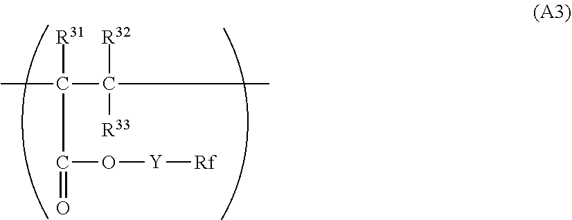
CC(C(C)([R32])[R33])([R31])C(O[Y][Rf])=O
